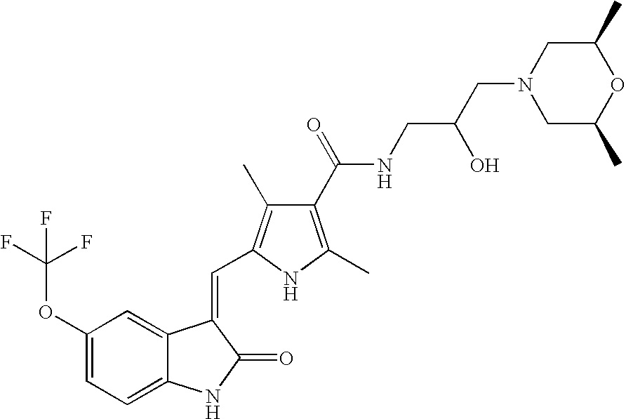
C1(OC(F)(F)F)=CC=C2C(=C1)C(=CC1=C(C)C(C(=O)NCC(O)CN3CC(C)OC(C)C3)=C(C)N1)C(=O)N2
